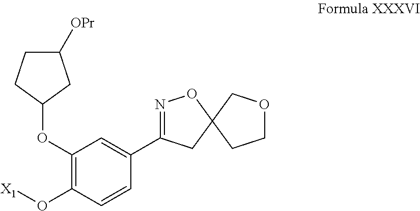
C1(OC2CC([OPr])CC2)=C(O[X1])C=CC(C2=NOC3(C2)CCOC3)=C1
